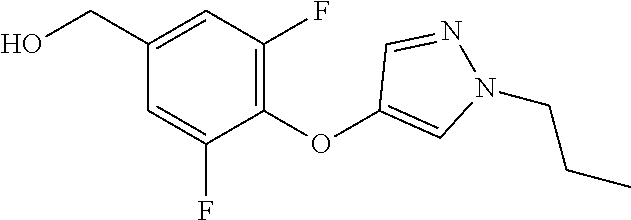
C1=C(F)C(OC2=CN(CCC)N=C2)=C(F)C=C1CO
